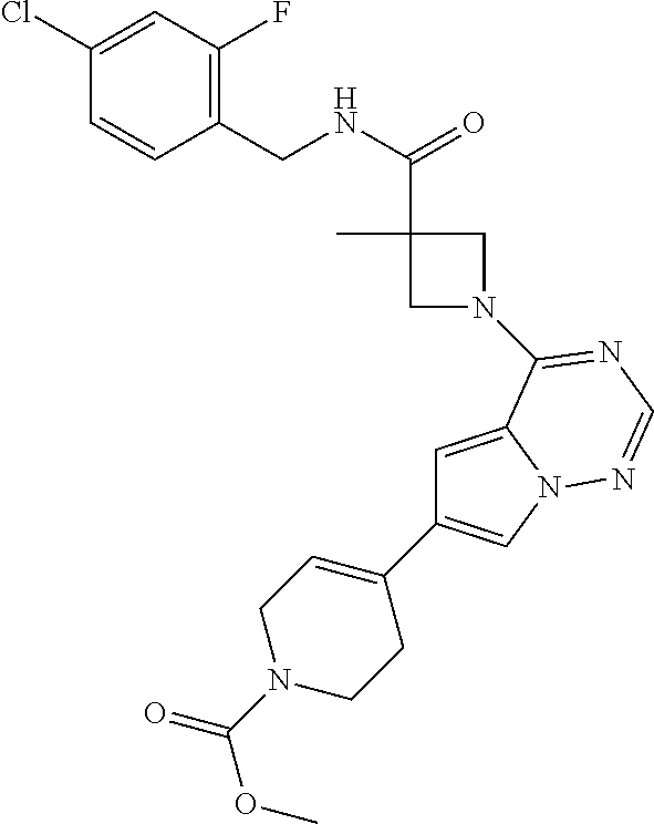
C1(Cl)=CC(F)=C(CNC(=O)C2(C)CN(C3=NC=NN4C=C(C5=CCN(C(=O)OC)CC5)C=C43)C2)C=C1
